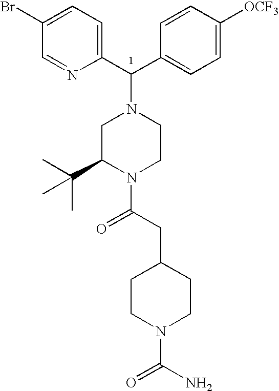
C(C1=CC=C([OCF3])C=C1)(N1CC(C(C)(C)C)N(C(CC2CCN(C(N)=O)CC2)=O)CC1)C1=CC=C(Br)C=N1
